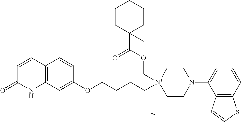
C12=C(C=C(OCCCC[N+]3(COC(C4(C)CCCCC4)=O)CCN(C4=CC=CC5=C4C=CS5)CC3)C=C1)NC(=O)C=C2.[I-]
